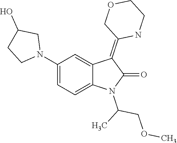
CC(COC)N1C(=O)C(=C2COCCN2)C2=CC(N3CCC(O)C3)=CC=C12
